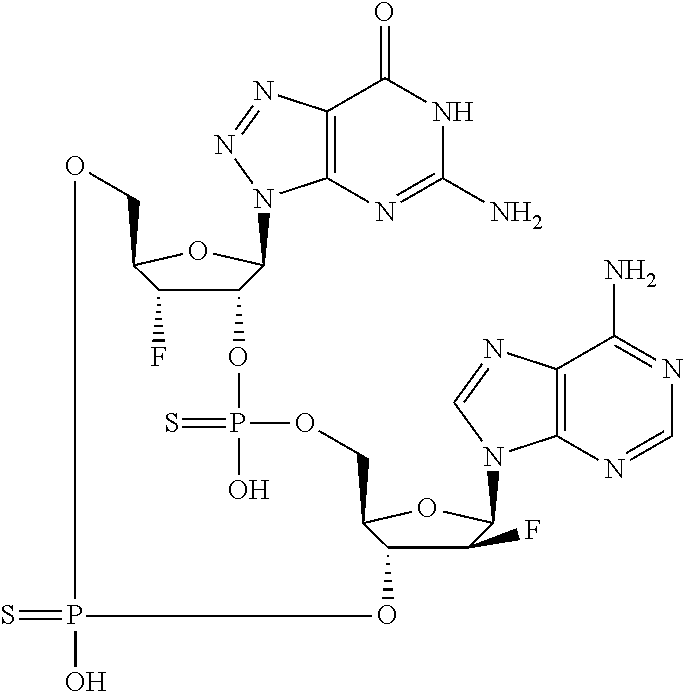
C12=C(N=C(N)NC1=O)N(C1C(OP(=S)(O)OCC3OC(N4C5=C(C(N)=NC=N5)N=C4)C(F)C3O)C(F)C(CO)O1)N=N2.S=PO
